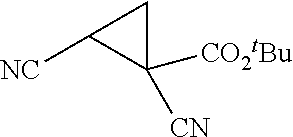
[NC]C1C([CN])([CO2tBu])C1
